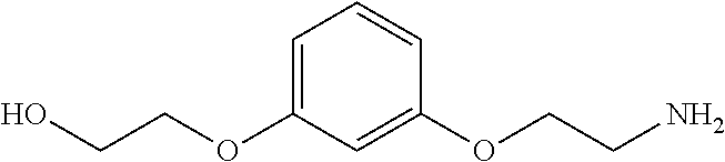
C(OC1=CC=CC(OCCN)=C1)CO
